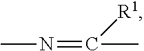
CC(=NC)[R1]
